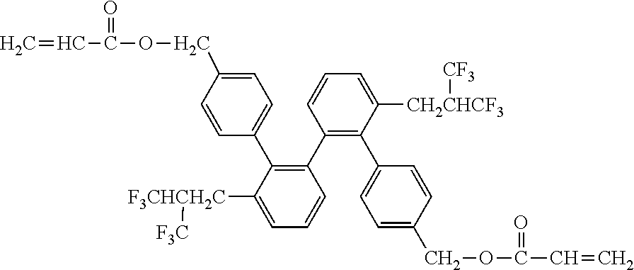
C=CC(OCC1=CC=C(C2=C(C3=C(C4=CC=C(COC(C=C)=O)C=C4)C([CH2CHCF3][CF3])=CC=C3)C=CC=C2[F3CHCH2C][F3C])C=C1)=O
